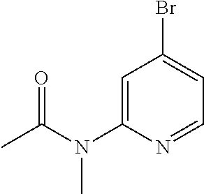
C1=C(N(C(C)=O)C)N=CC=C1Br
